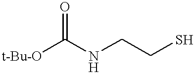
[t-Bu-O]C(NCCS)=O
